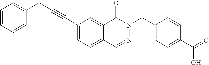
C1=CC=CC(CC#CC2=CC=C3C(=C2)C(=O)N(CC2=CC=C(C(=O)O)C=C2)N=C3)=C1
